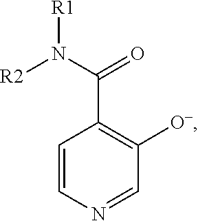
C1=CN=CC([O-])=C1C(N([R2])[R1])=O
